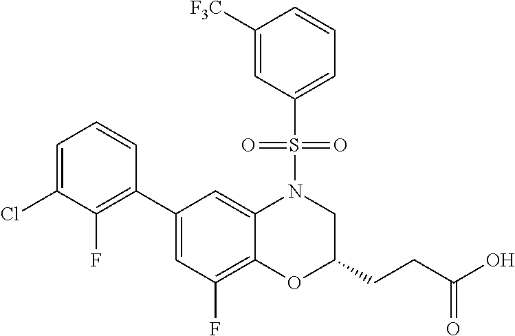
C1(C2=C(F)C(Cl)=CC=C2)=CC(F)=C2C(=C1)N(S(C1=CC=CC([F3C])=C1)(=O)=O)CC(CCC(O)=O)O2
